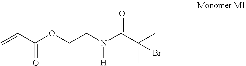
C=CC(OCCN(C(C(C)(C)Br)=O)[H])=O
